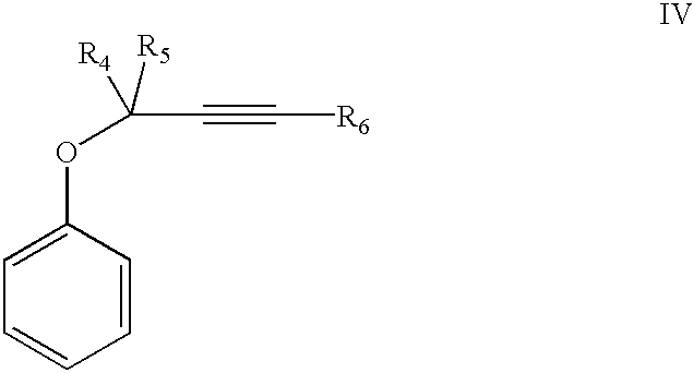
C1=CC=CC=C1OC([R4])([R5])C#C[R6]
